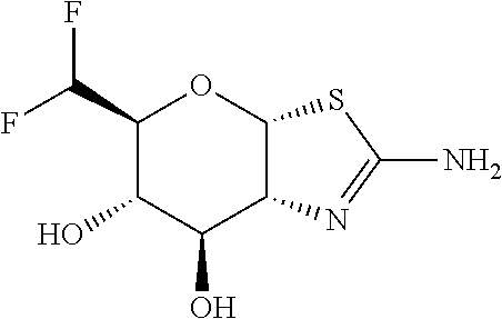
C1(C(F)F)C(O)C(O)C2C(O1)SC(N)=N2
